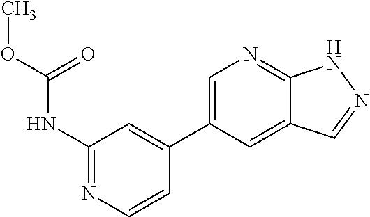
COC(NC1=NC=CC(C2=CN=C3C(=C2)C=NN3)=C1)=O
